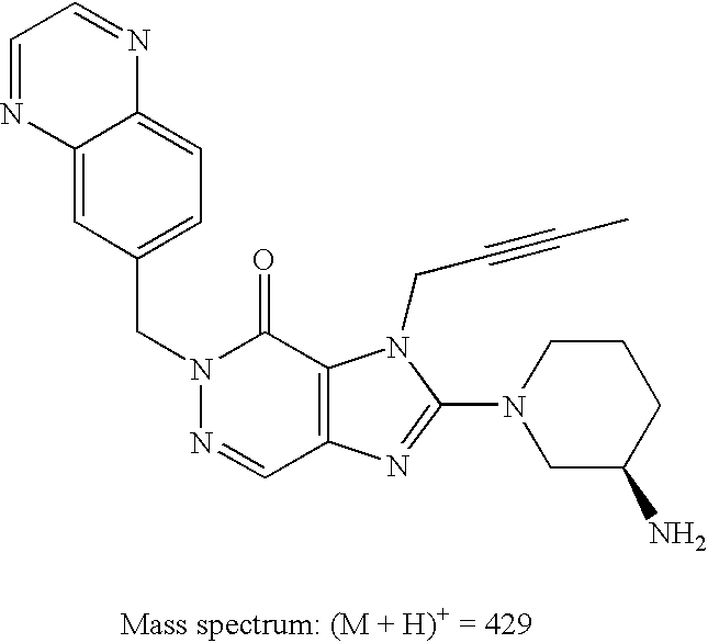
C1=C2C(=CC=C1CN1N=CC3=C(C1=O)N(CC#CC)C(N1CC(N)CCC1)=N3)N=CC=N2
